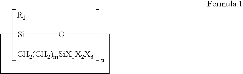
[Si]1([CH2(CH2)mSiX1X2X3])([R1])CCCCOC1
